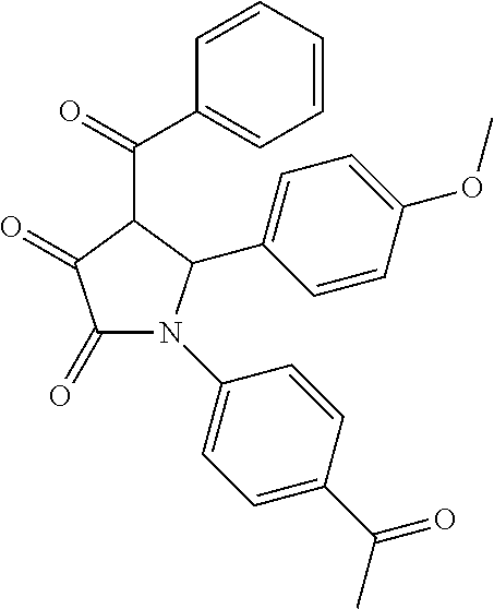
C1=CC(C(=O)C2C(=O)C(=O)N(C3=CC=C(C(C)=O)C=C3)C2C2=CC=C(OC)C=C2)=CC=C1
